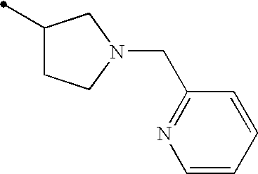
C1(C)CCN(CC2=NC=CC=C2)C1
